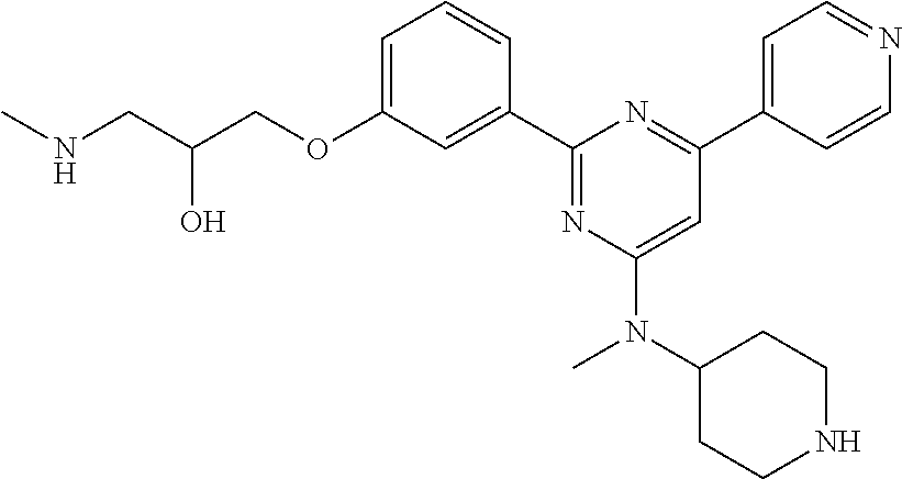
C1=C(OCC(CNC)O)C=C(C2=NC(N(C3CCNCC3)C)=CC(C3=CC=NC=C3)=N2)C=C1
